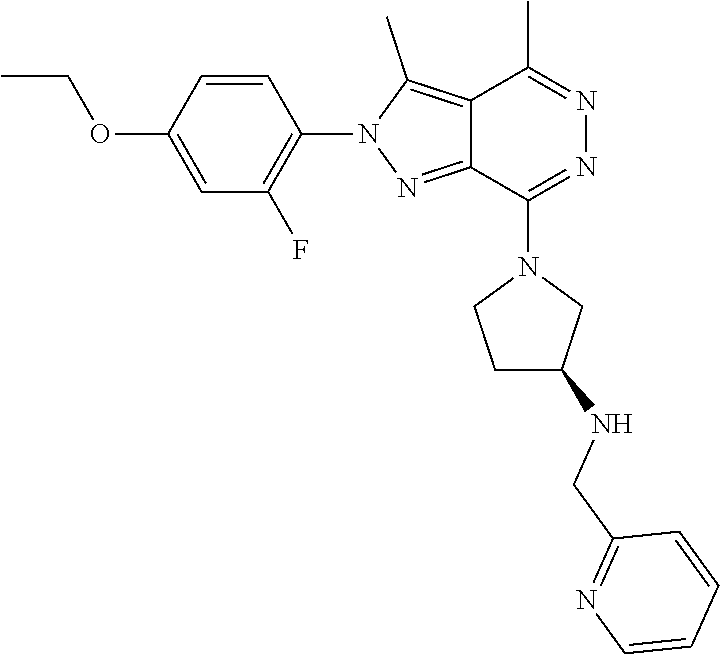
C12=C(C)N(C3=C(F)C=C(OCC)C=C3)N=C1C(N1CCC(NCC3=NC=CC=C3)C1)=NN=C2C
